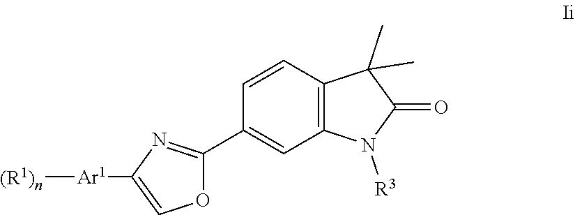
[(R1)n][Ar1]C1=COC(C2=CC3=C(C=C2)C(C)(C)C(=O)N3[R3])=N1
